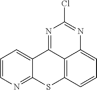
C1=CN=C2C(=C1)C1=NC(Cl)=NC3=CC=CC(=C13)S2
